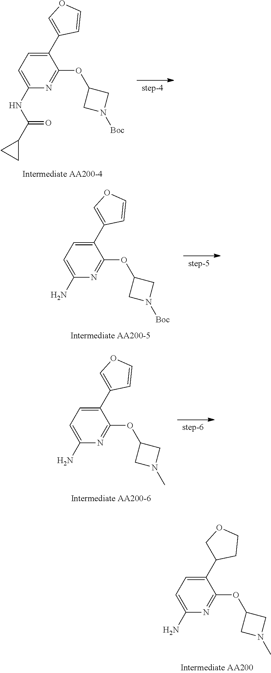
C1(C2=COC=C2)=CC=C(NC(=O)C2CC2)N=C1OC1CN([Boc])C1.C1(C2=COC=C2)=CC=C(N)N=C1OC1CN([Boc])C1.C1(C2=COC=C2)=CC=C(N)N=C1OC1CN(C)C1.C1(C2COCC2)=CC=C(N)N=C1OC1CN(C)C1
